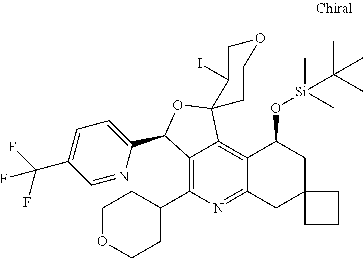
C12=C(C3CCOCC3)N=C3C(=C1C1(OC2C2=CC=C(C(F)(F)F)C=N2)C(I)COCC1)C(O[Si](C(C)(C)C)(C)C)CC1(C3)CCC1
